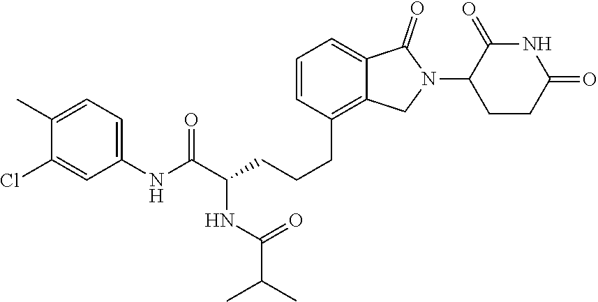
C1=CC(CCCC(C(NC2=CC=C(C)C(Cl)=C2)=O)NC(=O)C(C)C)=C2C(=C1)C(=O)N(C1CCC(=O)NC1=O)C2
